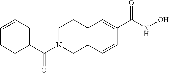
C(N1CC2=C(CC1)C=C(C(NO)=O)C=C2)(=O)C1CC=CCC1
